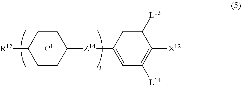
C1CC([R12])CCC1[Z14]C1=CC([L14])=C([X12])C([L13])=C1.[C1]
